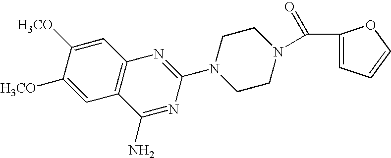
C12=C(C=C([H3CO])C([H3CO])=C1)N=C(N1CCN(C(C3=CC=CO3)=O)CC1)N=C2N
